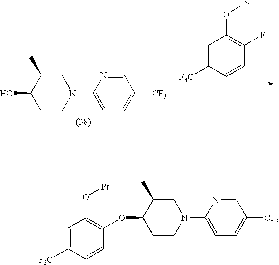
C1(O)CCN(C2=CC=C([CF3])C=N2)CC1C.C1=C([F3C])C=CC(F)=C1O[Pr].C1=C([F3C])C=CC(OC2CCN(C3=CC=C([CF3])C=N3)CC2C)=C1O[Pr]
